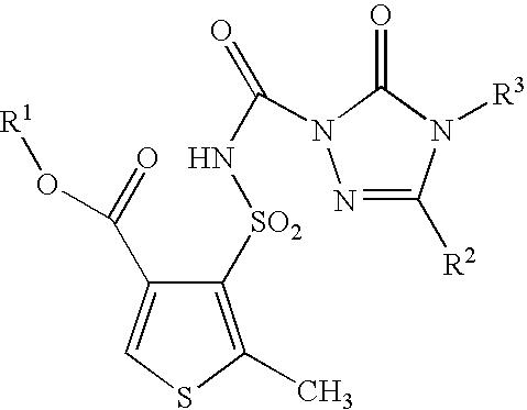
N1=C([R2])N([R3])C(=O)N1C(=O)N[SO2]C1=C(C)SC=C1C(=O)O[R1]
